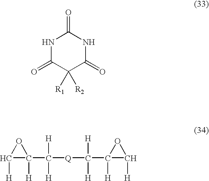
N1C(=O)C([R1])([R2])C(=O)NC1=O.C1([H])C(C([Q]C(C2([H])C([H])O2)([H])[H])([H])[H])([H])O1
